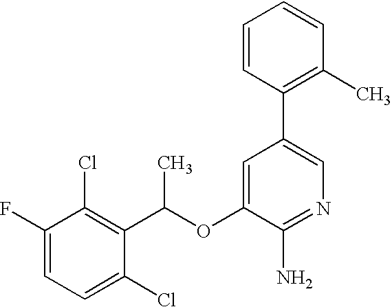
FC1=CC=C(Cl)C(C(OC2=CC(C3=C(C)C=CC=C3)=CN=C2N)C)=C1Cl
